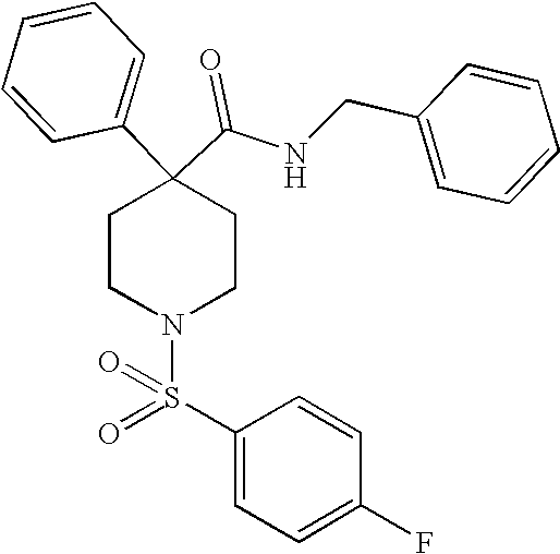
N(C(C1(C2=CC=CC=C2)CCN(S(C2=CC=C(F)C=C2)(=O)=O)CC1)=O)CC1=CC=CC=C1
